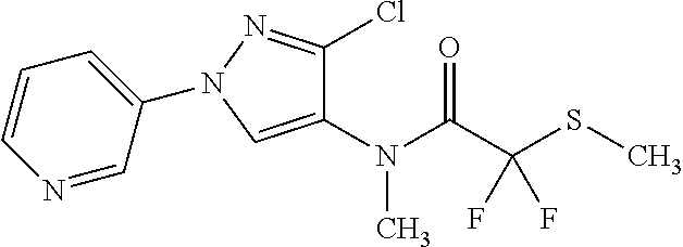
C1(N2N=C(Cl)C(N(C(C(SC)(F)F)=O)C)=C2)=CC=CN=C1
